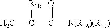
C=C([R18])C(=O)[N(R16)(R17)]
